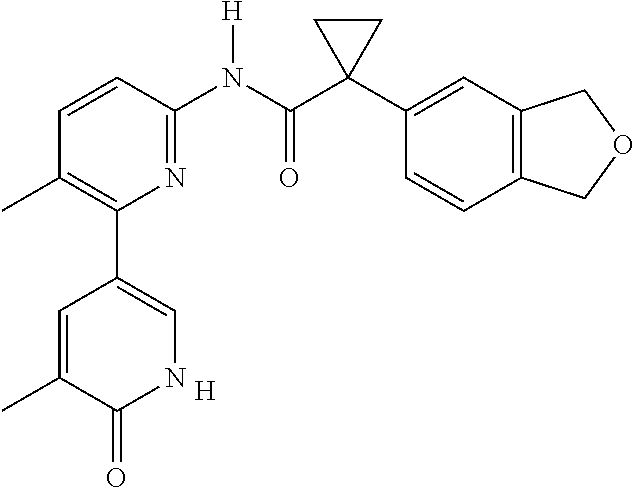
[H].C1=CC(N(C(C2(C3=CC4=C(C=C3)COC4)CC2)=O)[H])=NC(C2=CNC(=O)C(C)=C2)=C1C
